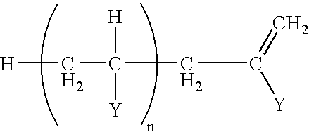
[H]CC([H])([Y])CC(=C)[Y]
